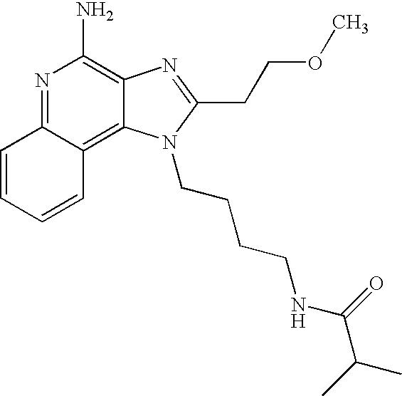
N1=C2C(=C3C(=C1N)N=C(CCOC)N3CCCCNC(C(C)C)=O)C=CC=C2
